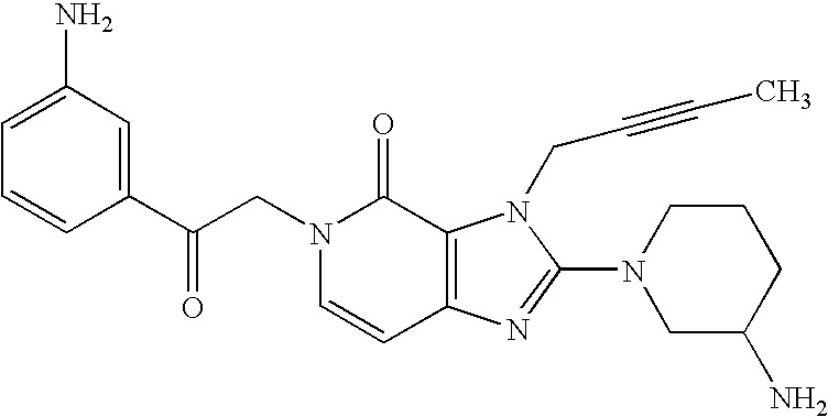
C(N1C=CC2=C(C1=O)N(CC#CC)C(N1CC(N)CCC1)=N2)C(C1=CC(N)=CC=C1)=O
